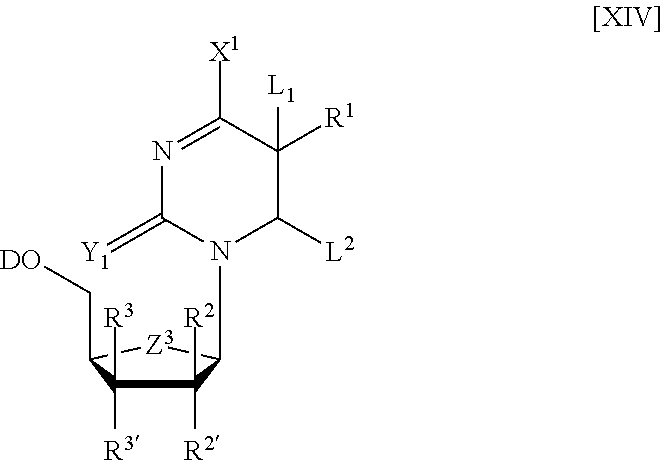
C1([R2])([R2])C([R3])([R3])C(C[DO])[Z3]C1N1C([L2])C([L1])([R1])C([X1])=NC1=[Y1]
